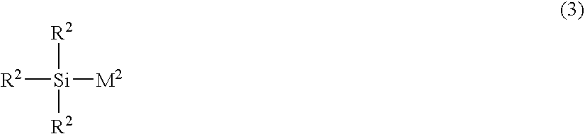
[Si]([R2])([R2])([R2])[M2]
